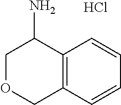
C1OCC2=C(C1N)C=CC=C2.Cl
